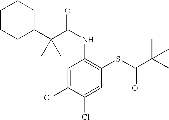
N(C1=C(SC(C(C)(C)C)=O)C=C(Cl)C(Cl)=C1)C(=O)C(C1CCCCC1)(C)C
